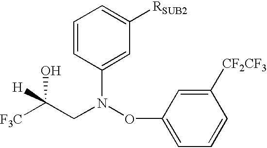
C(CN(C1=CC([RSUB2])=CC=C1)OC1=CC=CC([CF2CF3])=C1)([H])(O)[F3C]
